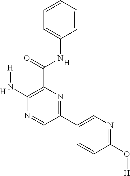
C1=C(NC(C2=C(N[H])N=CC(C3=CN=C(O[H])C=C3)=N2)=O)C=CC=C1.[H].[H]
